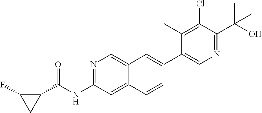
N1=C(NC(C2C(F)C2)=O)C=C2C(=C1)C=C(C1=CN=C(C(O)(C)C)C(Cl)=C1C)C=C2
